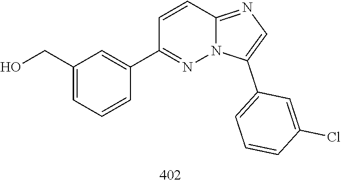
C12=NC=C(C3=CC=CC(Cl)=C3)N1N=C(C1=CC(CO)=CC=C1)C=C2
